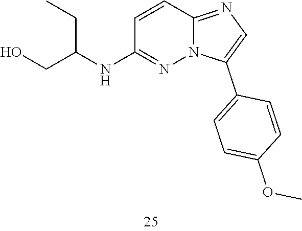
N(C1=NN2C(=NC=C2C2=CC=C(OC)C=C2)C=C1)C(CO)CC
